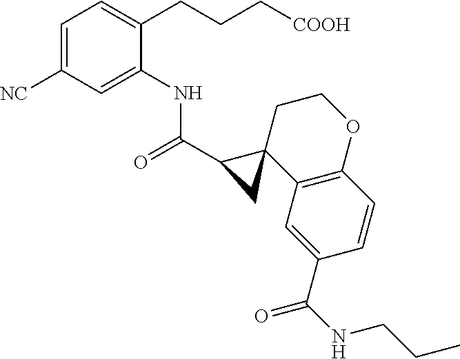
C1(C(=O)NC2=CC([NC])=CC=C2CCC[COOH])C2(C3=C(OCC2)C=CC(C(NCCC)=O)=C3)C1
